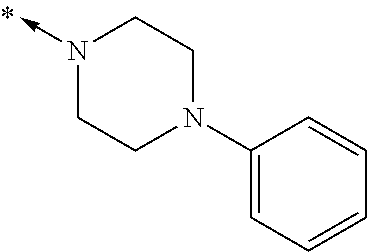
N1(->C)CCN(C2=CC=CC=C2)CC1
